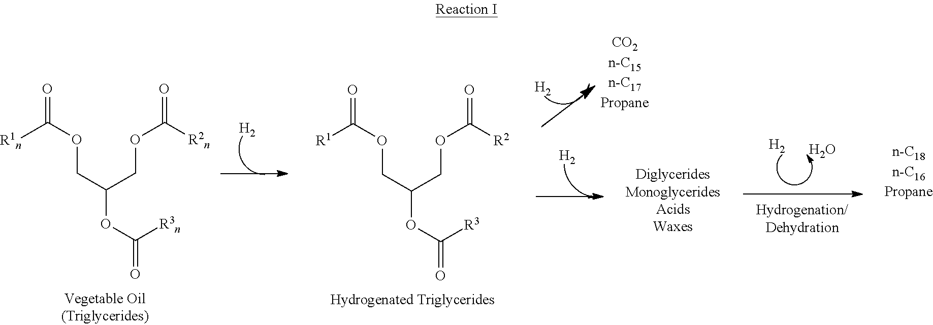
[H2].[R1n]C(OCC(COC([R2n])=O)OC([R3n])=O)=O.[R1]C(OCC(COC([R2])=O)OC([R3])=O)=O.[H2].[H2].[H2].O
